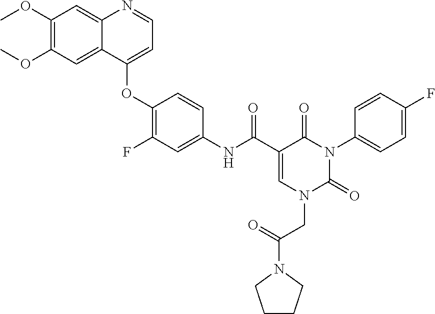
C1(OC)=C(OC)C=C2C(=C1)N=CC=C2OC1=C(F)C=C(NC(=O)C2=CN(CC(N3CCCC3)=O)C(=O)N(C3=CC=C(F)C=C3)C2=O)C=C1
